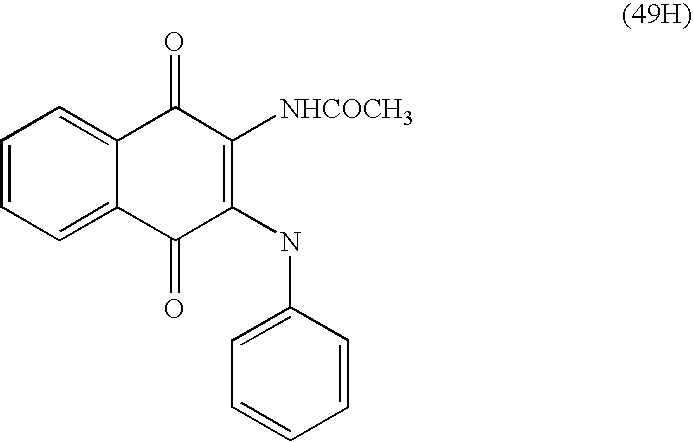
C1=CC=C2C(=C1)C(=O)C([NHCOCH3])=C(NC1=CC=CC=C1)C2=O
